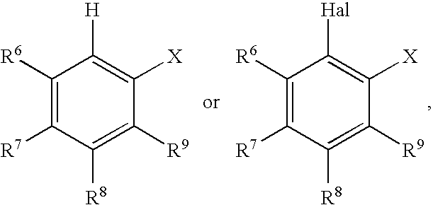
C1([R6])=C([R7])C([R8])=C([R9])C([X])=C1[H].C1([R6])=C([R7])C([R8])=C([R9])C([X])=C1[Hal]
